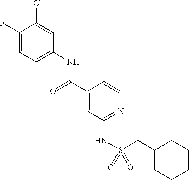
C1(F)=CC=C(NC(C2=CC(NS(=O)(=O)CC3CCCCC3)=NC=C2)=O)C=C1Cl
